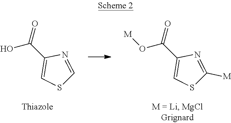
O(C(C1=CSC([M])=N1)=O)[M].OC(C1=CSC=N1)=O
